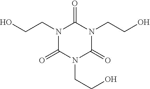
N1(CCO)C(=O)N(CCO)C(=O)N(CCO)C1=O
